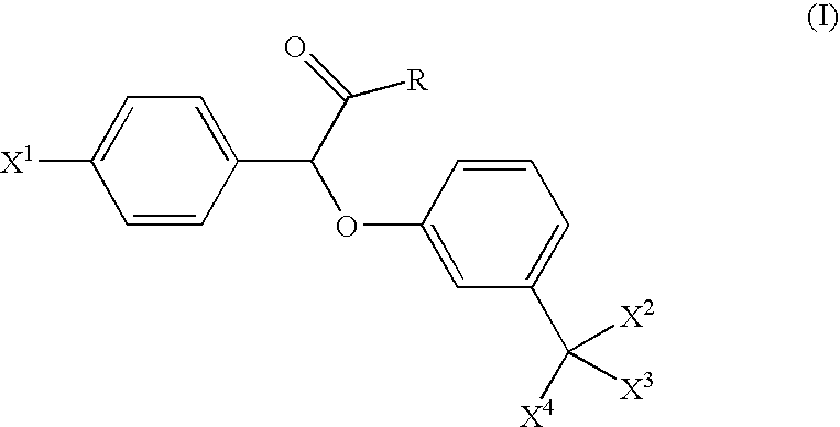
C1=CC(C(OC2=CC(C([X4])([X2])[X3])=CC=C2)C(=O)[R])=CC=C1[X1]
